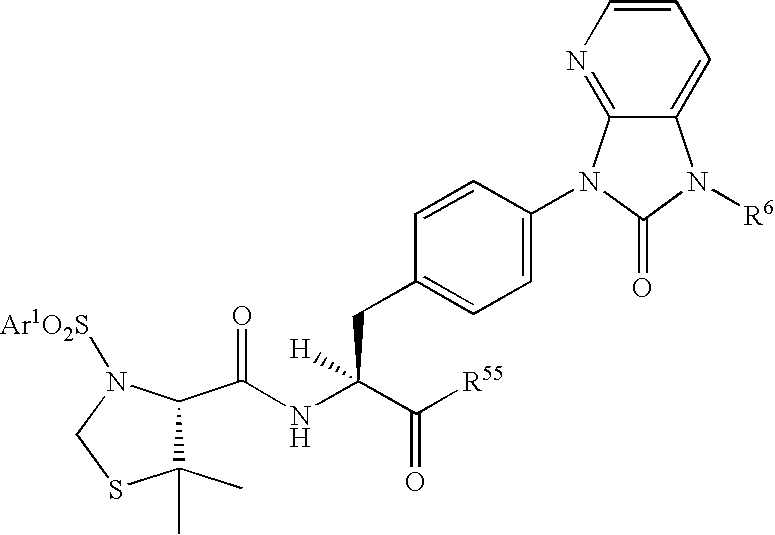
C(C1=CC=C(N2C3=NC=CC=C3N([R6])C2=O)C=C1)C(C([R55])=O)([H])NC(C1C(C)(C)SCN1[Ar1O2S])=O
